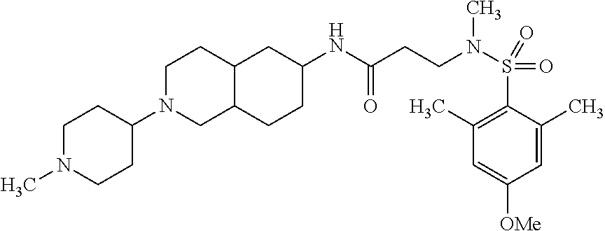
C12CCC(NC(CCN(S(C3=C(C)C=C([OMe])C=C3C)(=O)=O)C)=O)CC1CCN(C1CCN(C)CC1)C2
